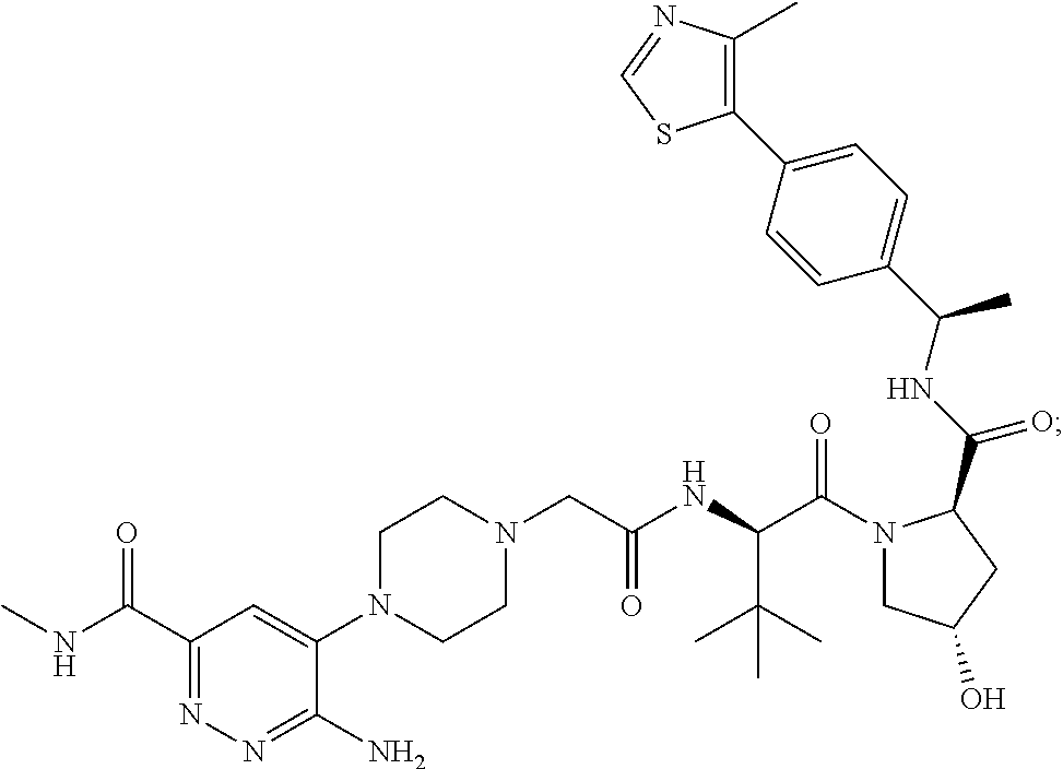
N1(CC(NC(C(N2CC(O)CC2C(NC(C2=CC=C(C3=C(C)N=CS3)C=C2)C)=O)=O)C(C)(C)C)=O)CCN(C2=CC(C(=O)NC)=NN=C2N)CC1
